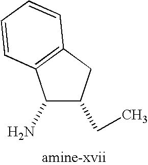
C1(N)C(CC)CC2=C1C=CC=C2
